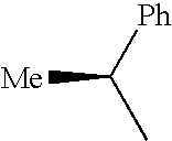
[Me]C([Ph])C
